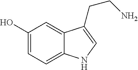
C1(O)=CC=C2C(=C1)C(CCN)=CN2
